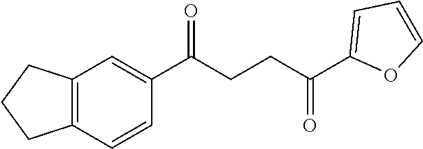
C1(C(CCC(C2=CC=CO2)=O)=O)=CC2=C(C=C1)CCC2
